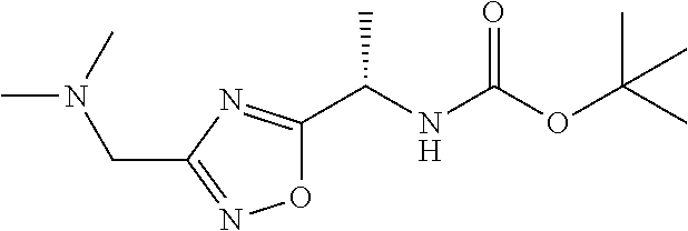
O1C(C(NC(OC(C)(C)C)=O)C)=NC(CN(C)C)=N1
